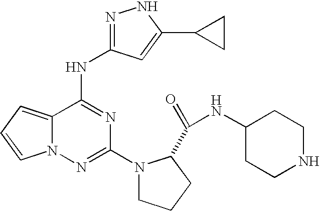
C12=CC=CN1N=C(N1CCCC1C(=O)NC1CCNCC1)N=C2NC1=NNC(C2CC2)=C1
